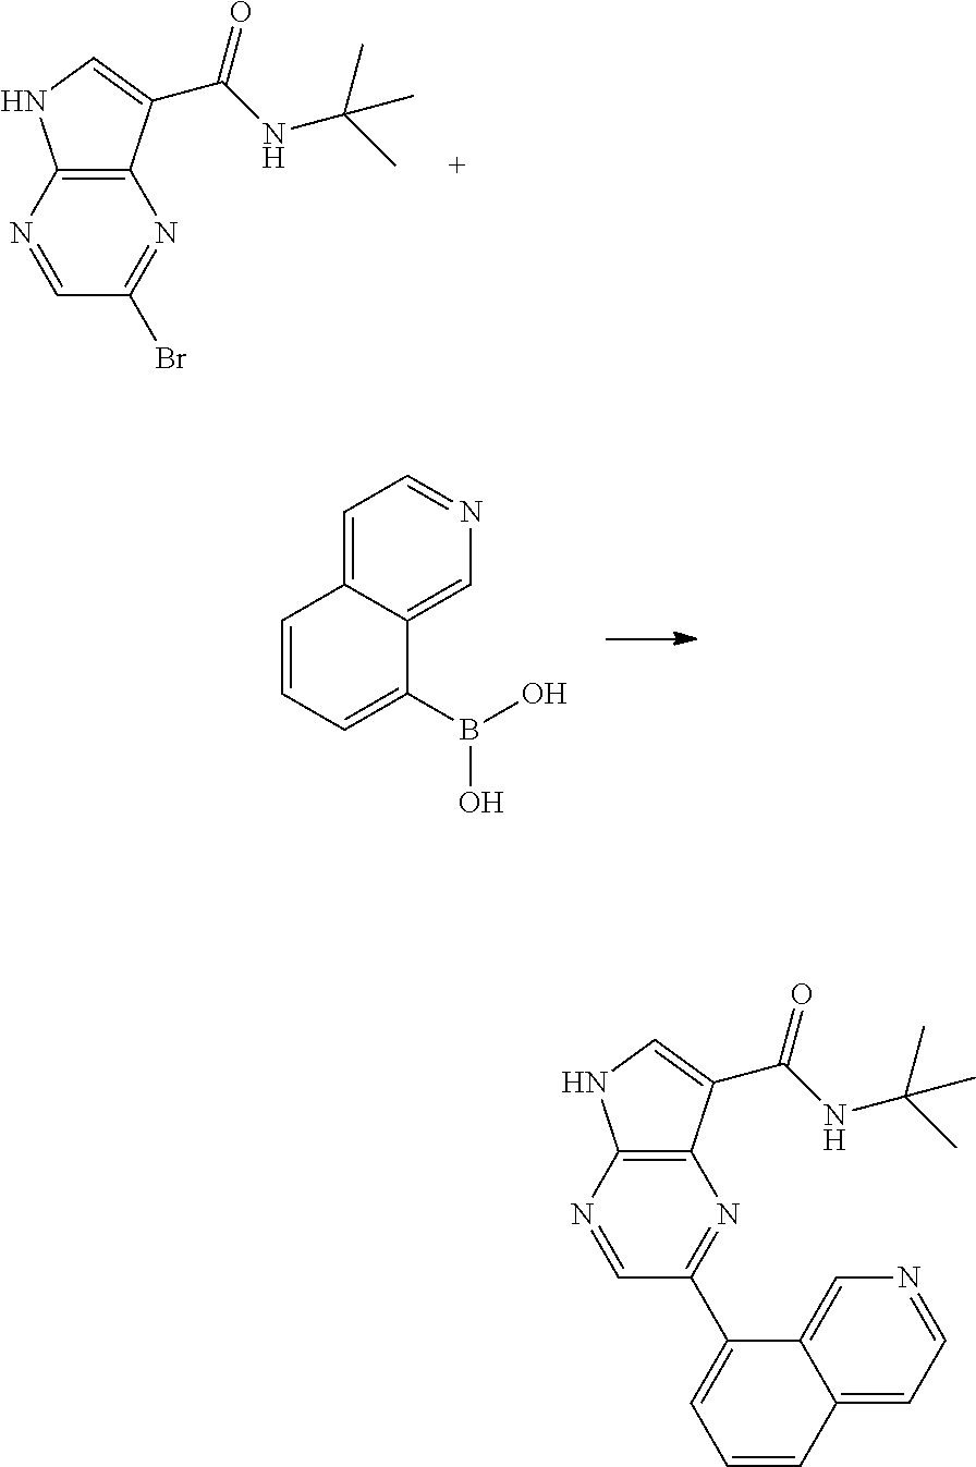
C1=NC2=C(N=C1Br)C(C(NC(C)(C)C)=O)=CN2.C1=C2C(=CN=C1)C(B(O)O)=CC=C2.C1=NC2=C(N=C1C1=CC=CC3=CC=NC=C13)C(C(NC(C)(C)C)=O)=CN2
